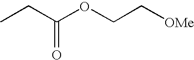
CCC(OCC[OMe])=O
